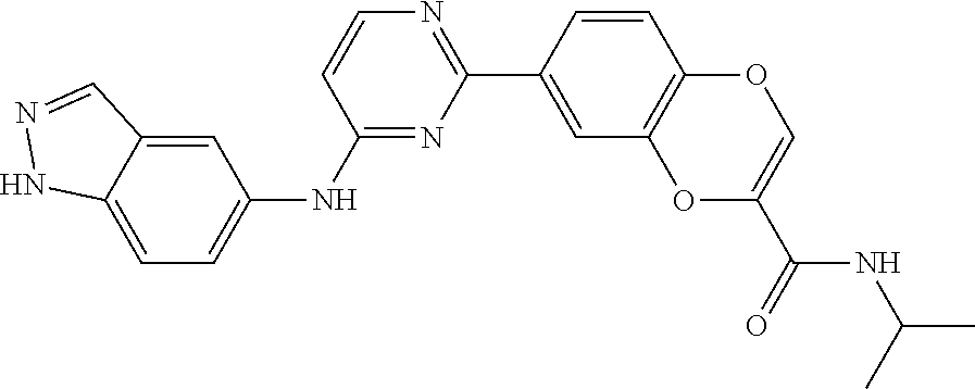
C1(NC2=CC=C3C(=C2)C=NN3)=NC(C2=CC3=C(C=C2)OC=C(C(=O)NC(C)C)O3)=NC=C1
